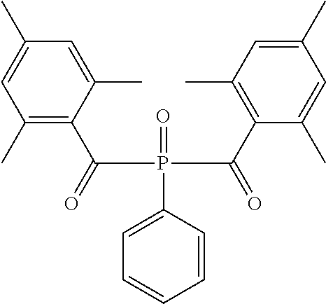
C1(C)=C(C(=O)P(C(C2=C(C)C=C(C)C=C2C)=O)(=O)C2=CC=CC=C2)C(C)=CC(C)=C1
